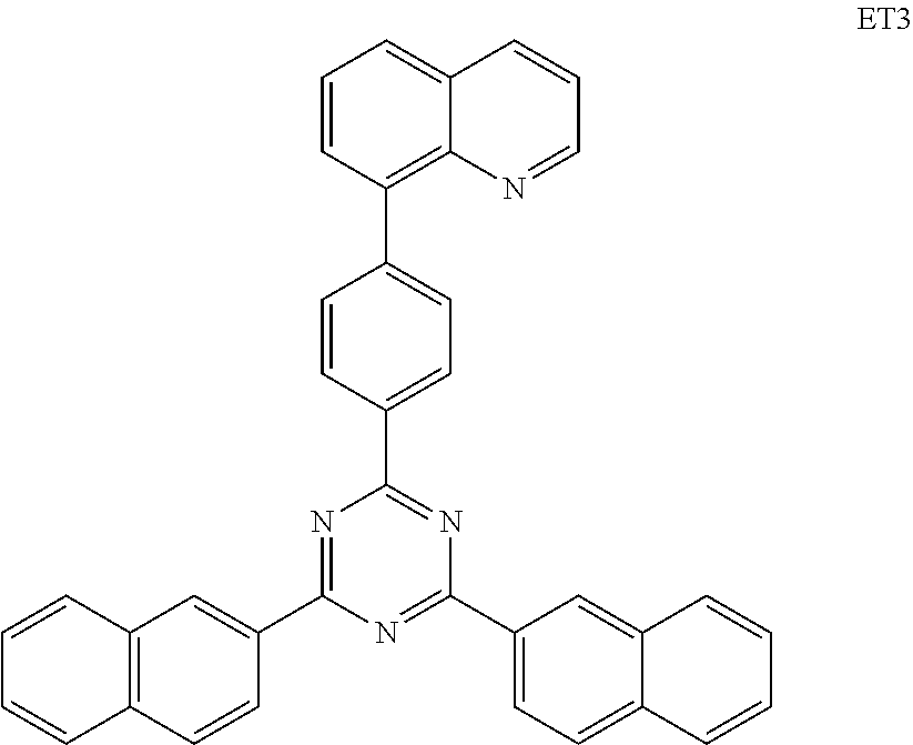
C12=CC=CC(C3=CC=C(C4=NC(C5=CC=C6C(=C5)C=CC=C6)=NC(C5=CC6=C(C=C5)C=CC=C6)=N4)C=C3)=C1N=CC=C2
